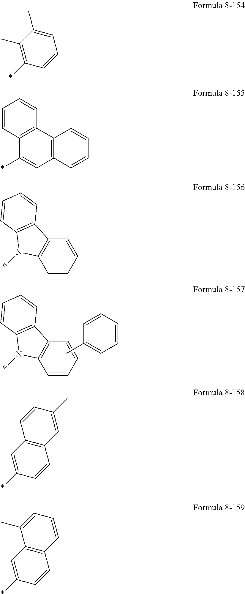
C1=CC=CC2=C1N(*)C1=C2C=CC=C1.CC1=CC=CC=C1.C1=C(C)C(C)=C(*)C=C1.C1=CC2=C(C=C1)C1=C(C=C2*)C=CC=C1.C1=CC=CC2=C1N(*)C1=C2C=CC=C1.C12=C(C=C(*)C=C1)C=CC(C)=C2.C12=C(C=C(*)C=C1)C(C)=CC=C2
